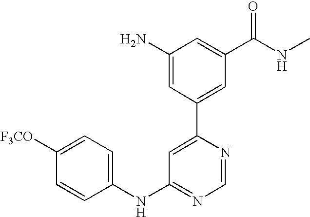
C1(NC2=NC=NC(C3=CC(C(NC)=O)=CC(N)=C3)=C2)=CC=C([F3CO])C=C1
